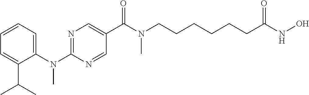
C1(N(C2=NC=C(C(N(CCCCCCC(NO)=O)C)=O)C=N2)C)=CC=CC=C1C(C)C
